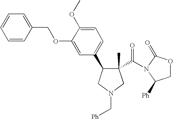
C1(C2C(C)(C(=O)N3C(=O)OCC3[Ph])CN(C[Ph])C2)=CC=C(OC)C(OCC2=CC=CC=C2)=C1
